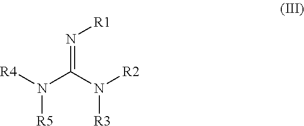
[R4]N(C(N([R2])[R3])=N[R1])[R5]
